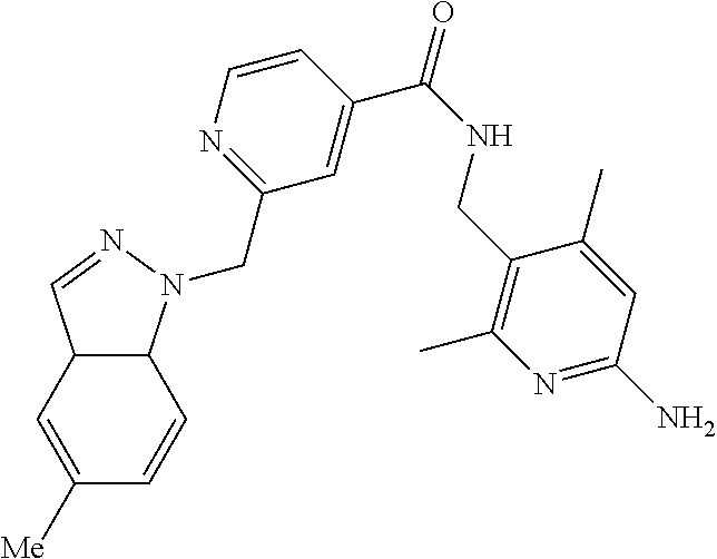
N1=CC2C(N1CC1=NC=CC(C(NCC3=C(C)N=C(N)C=C3C)=O)=C1)C=CC([Me])=C2
